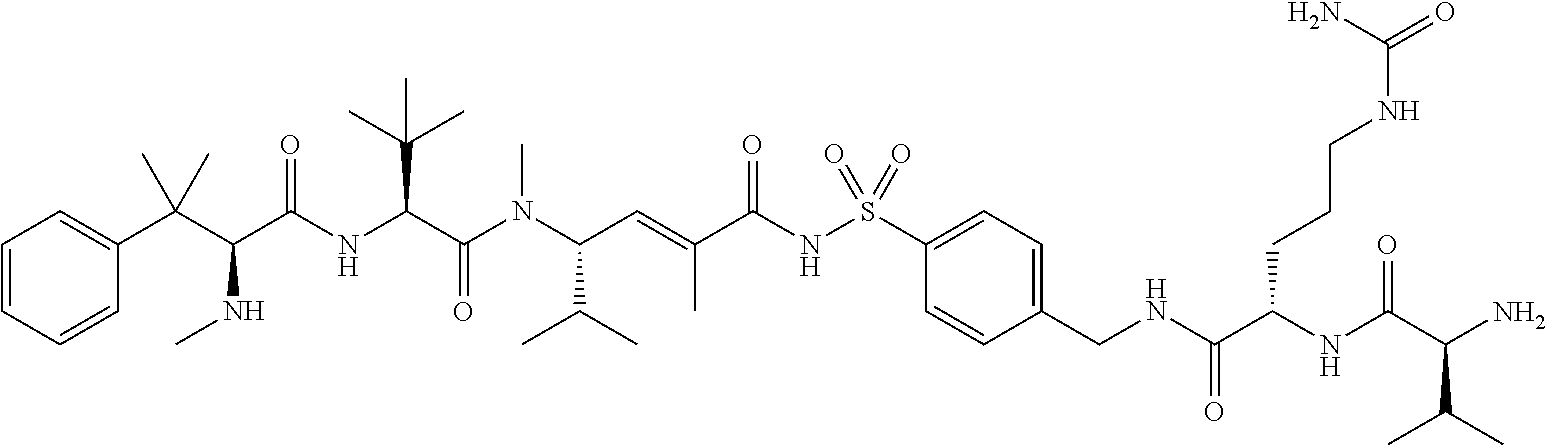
N(CC1=CC=C(S(NC(C(=CC(N(C(C(NC(C(C(C2=CC=CC=C2)(C)C)NC)=O)C(C)(C)C)=O)C)C(C)C)C)=O)(=O)=O)C=C1)C(C(NC(C(N)C(C)C)=O)CCCNC(=O)N)=O
